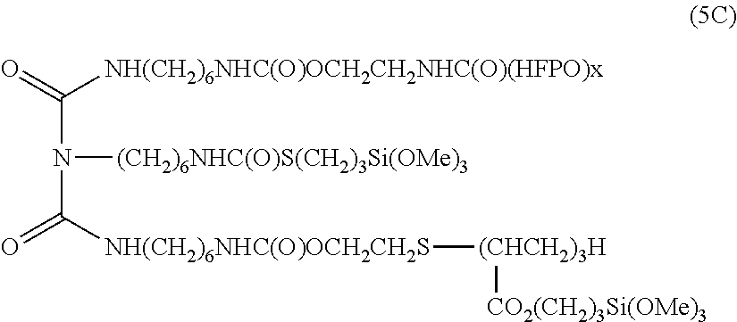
C(N(C(=O)[NH(CH2)6NHC(O)OCH2CH2S][(CHCH2)3H][CO2(CH2)3Si(OMe)3])[(CH2)6NHC(O)S(CH2)3Si(OMe)3])(=O)[NH(CH2)6NHC(O)OCH2CH2NHC(O)(HFPO)x]
